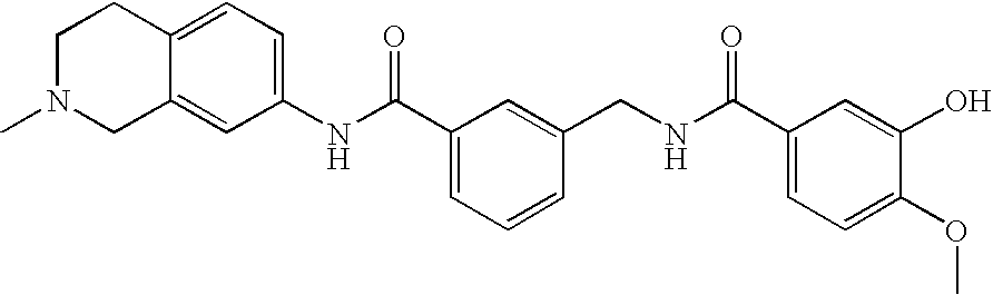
C1N(C)CC2=CC(NC(C3=CC=CC(CNC(C4=CC=C(OC)C(O)=C4)=O)=C3)=O)=CC=C2C1
